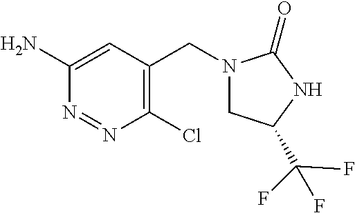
C1(N)=CC(CN2CC(C(F)(F)F)NC2=O)=C(Cl)N=N1
